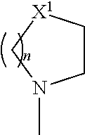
C1C[X1]CN1C
